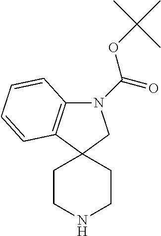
N1(C(=O)OC(C)(C)C)C2=C(C3(C1)CCNCC3)C=CC=C2
